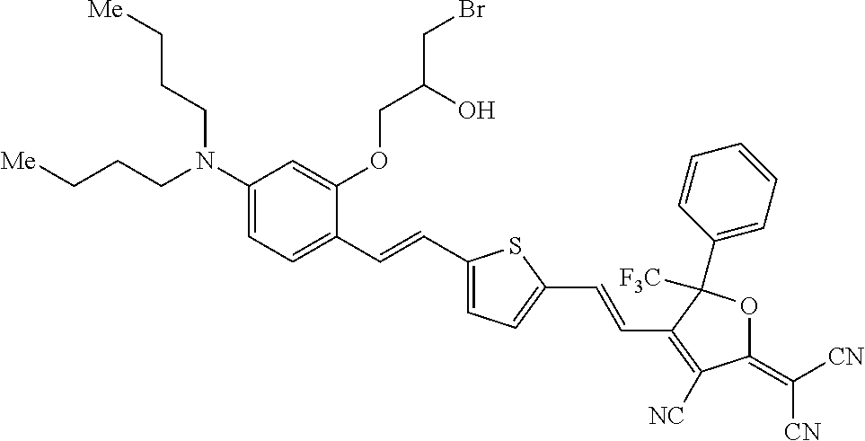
C1(N(CCC[Me])CCC[Me])=CC=C(C=CC2=CC=C(C=CC3=C([NC])C(=C([CN])[CN])OC3([F3C])C3=CC=CC=C3)S2)C(OCC(CBr)O)=C1
